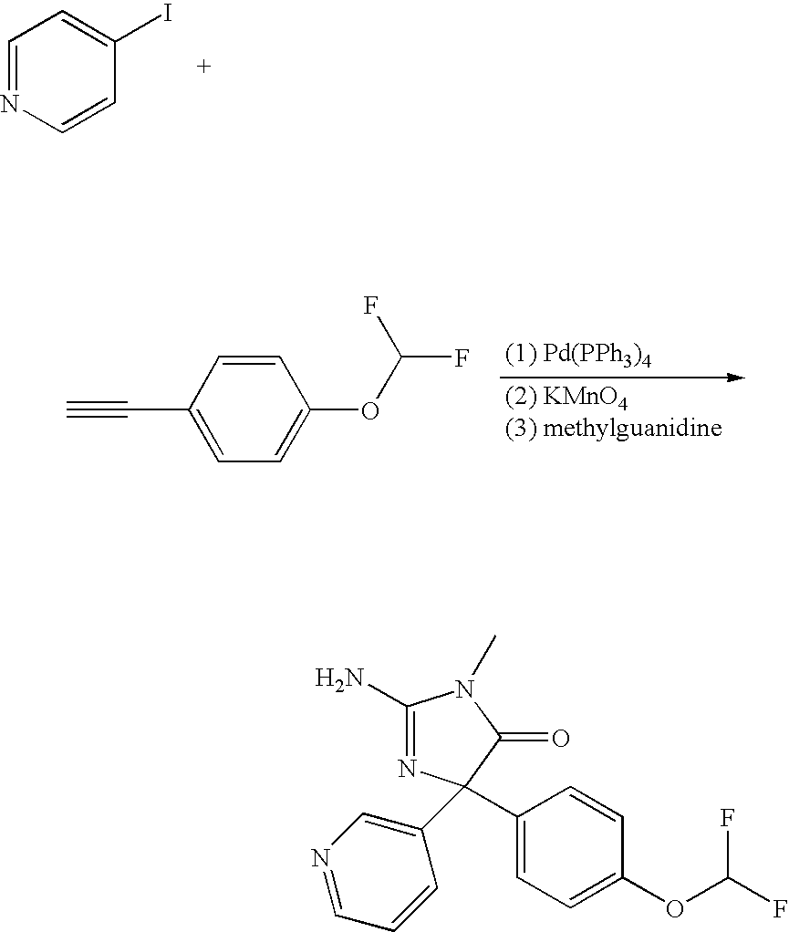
C1=NC=CC(I)=C1.C#CC1=CC=C(OC(F)F)C=C1.C1(N)=NC(C2=CC=C(OC(F)F)C=C2)(C2=CN=CC=C2)C(=O)N1C
